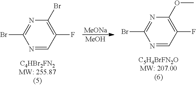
C1=NC(Br)=NC(Br)=C1F.C1=NC(Br)=NC(OC)=C1F.[MeONa].[MeOH]
